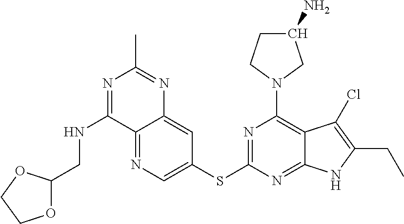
C1(SC2=NC(N3CC(N)CC3)=C3C(=N2)NC(CC)=C3Cl)=CN=C2C(=C1)N=C(C)N=C2NCC1OCCO1
